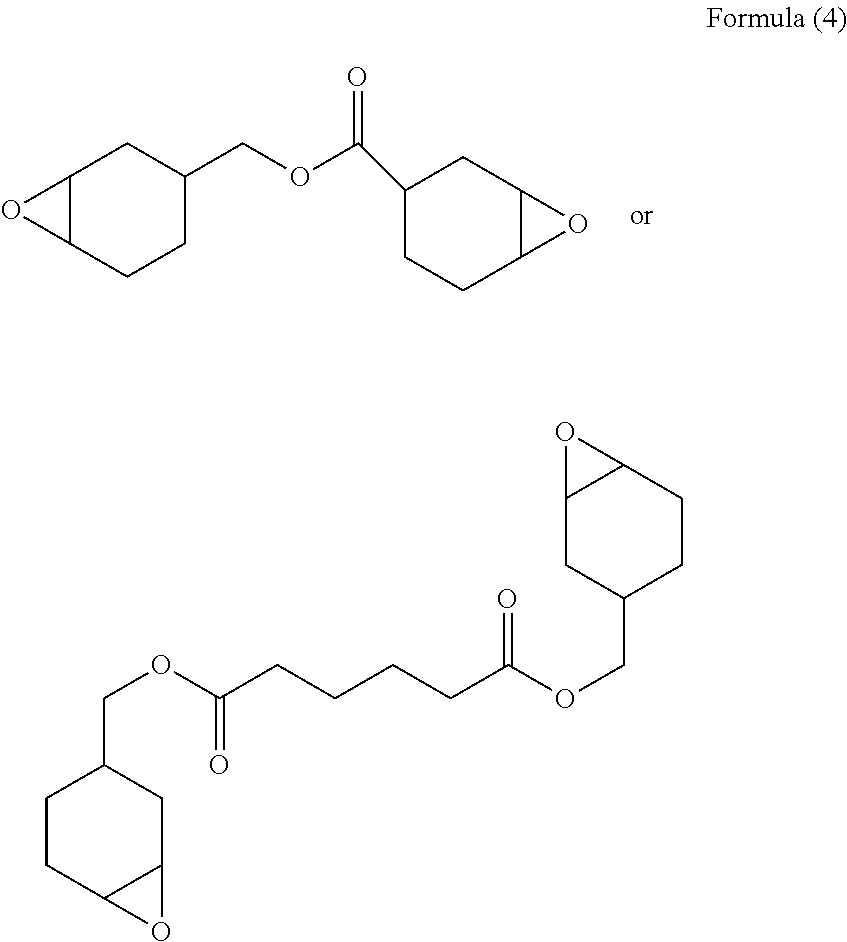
C12C(CCC(COC(=O)C3CCC4C(C3)O4)C1)O2.C(OC(CCCCC(OCC1CCC2C(C1)O2)=O)=O)C1CCC2C(C1)O2
